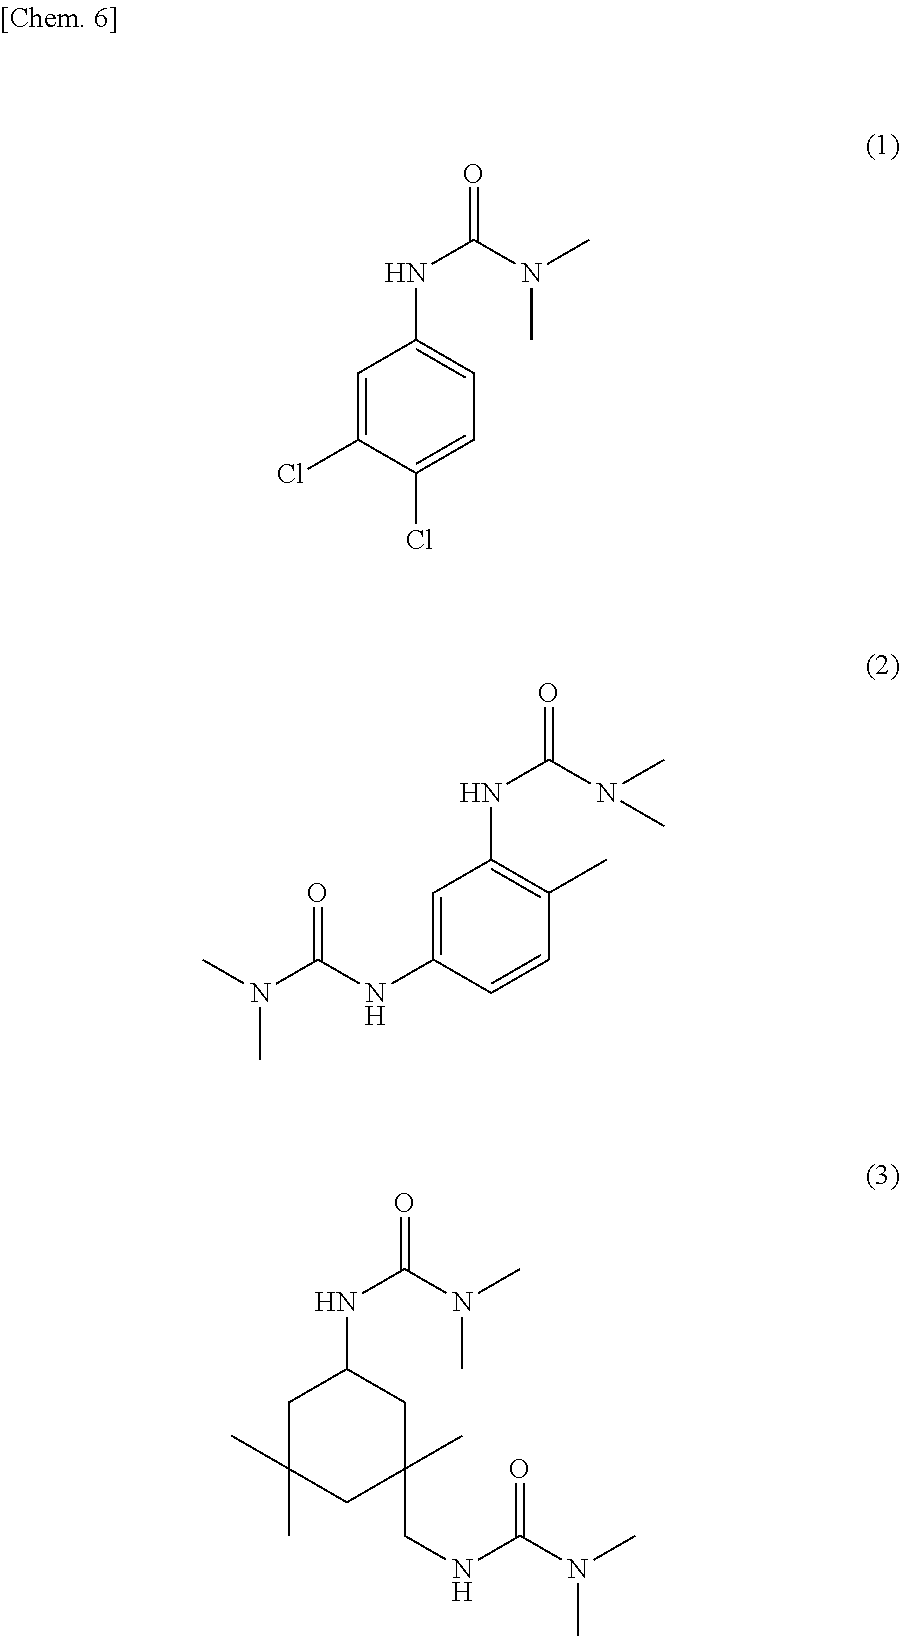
C1=C(Cl)C(Cl)=CC=C1NC(N(C)C)=O.C1=C(NC(N(C)C)=O)C=CC(C)=C1NC(N(C)C)=O.C1C(C)(C)CC(CNC(N(C)C)=O)(C)CC1NC(N(C)C)=O
